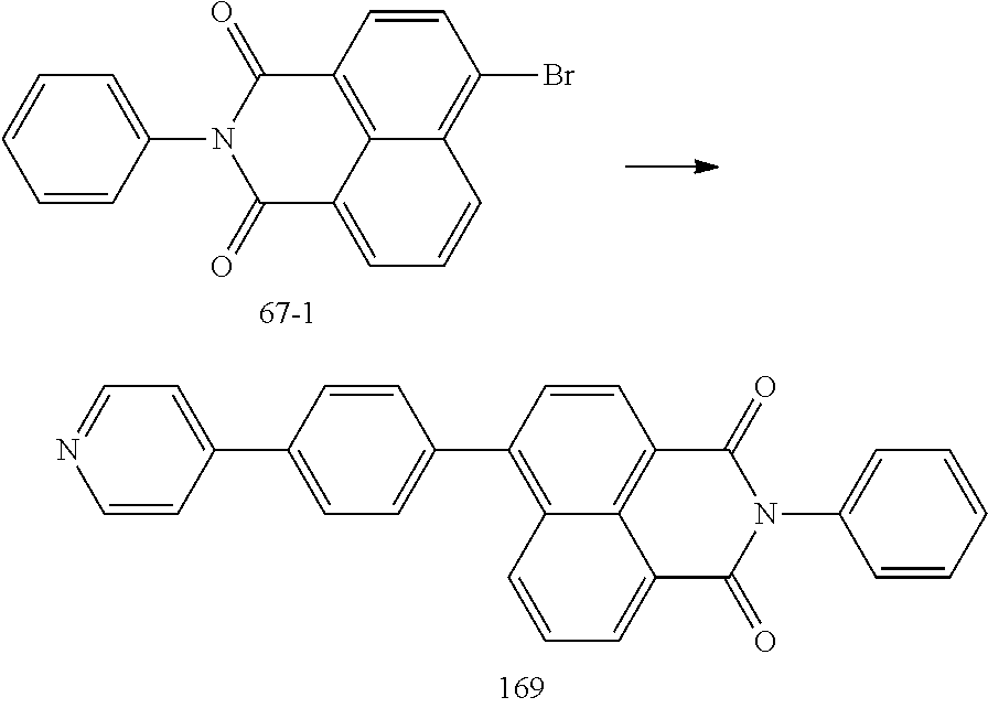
C1=CC2=C3C(=C1Br)C=CC=C3C(=O)N(C1=CC=CC=C1)C2=O.C1=CC(C2=CC=C(C3=CC=NC=C3)C=C2)=C2C3=C1C(=O)N(C1=CC=CC=C1)C(=O)C3=CC=C2
